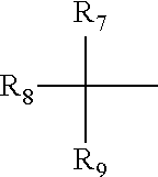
[R8]C(C)([R9])[R7]
